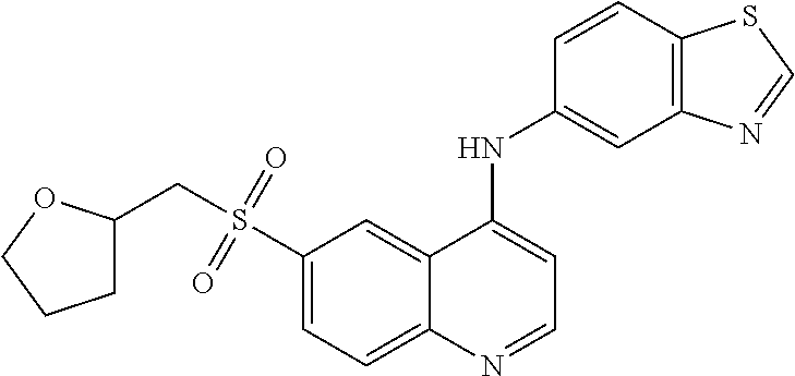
C1(S(CC2CCCO2)(=O)=O)=CC=C2C(=C1)C(NC1=CC3=C(C=C1)SC=N3)=CC=N2
